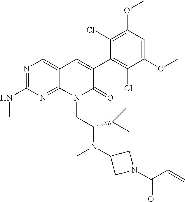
C1(NC)=NC=C2C(=N1)N(CC(N(C1CN(C(C=C)=O)C1)C)C(C)C)C(=O)C(C1=C(Cl)C(OC)=CC(OC)=C1Cl)=C2
